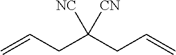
C=CCC(CC=C)([NC])[CN]
